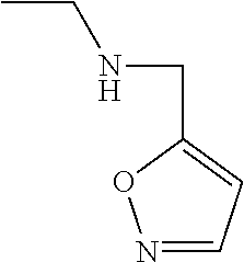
CCNCC1=CC=NO1
